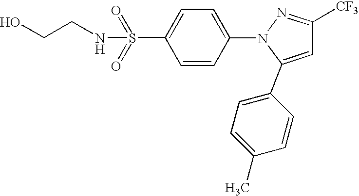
C1=C(C2=CC=C(C)C=C2)N(C2=CC=C(S(=O)(=O)NCCO)C=C2)N=C1[CF3]
